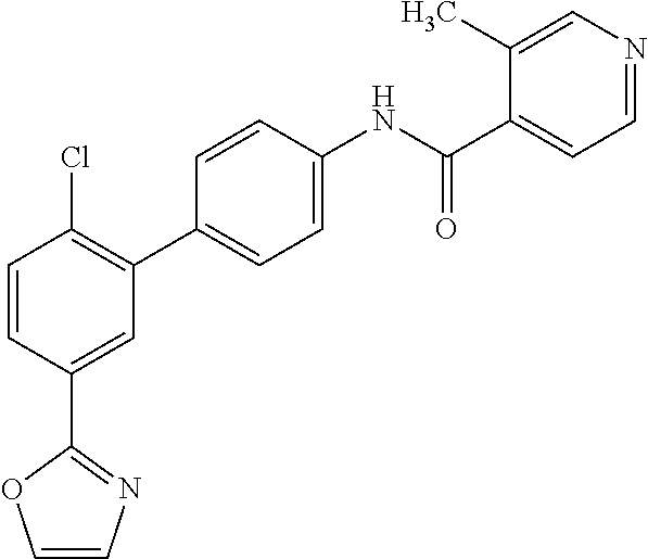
C1=CC(C2=NC=CO2)=CC(C2=CC=C(NC(C3=CC=NC=C3C)=O)C=C2)=C1Cl
